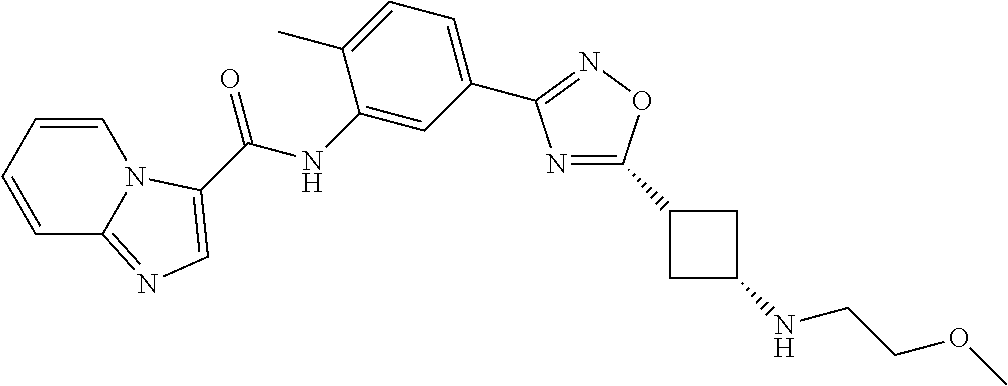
C1(NC(=O)C2=CN=C3C=CC=CN32)=CC(C2=NOC(C3CC(NCCOC)C3)=N2)=CC=C1C
